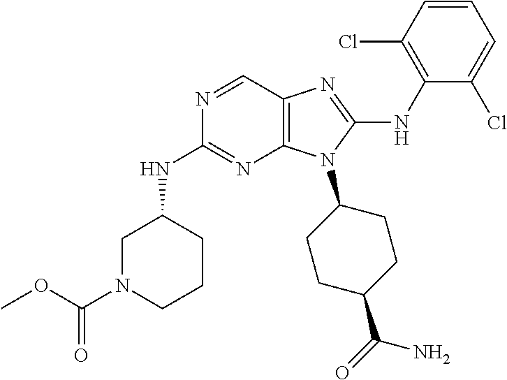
N1=CC2=C(N=C1NC1CN(C(OC)=O)CCC1)N(C1CCC(C(=O)N)CC1)C(NC1=C(Cl)C=CC=C1Cl)=N2
